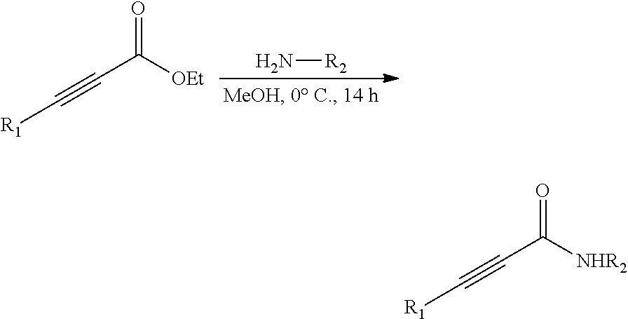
O=C(C#C[R1])[OEt].N[R2].O=C(C#C[R1])[NHR2]
